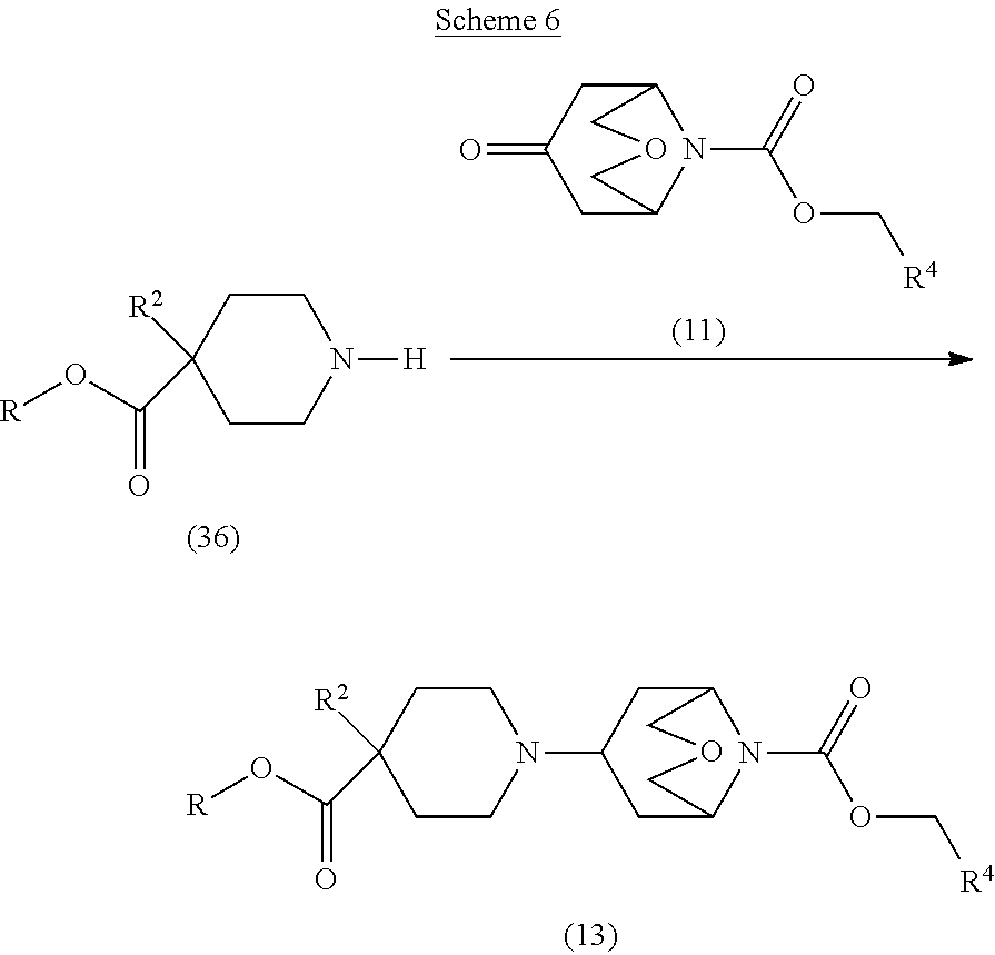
[R]OC(C1([R2])CCN(C2CC3N(C(OC[R4])=O)C(C2)COC3)CC1)=O.[R]OC(C1([R2])CCN([H])CC1)=O.C12CC(=O)CC(N1C(OC[R4])=O)COC2
